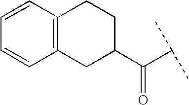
C1=CC2=C(C=C1)CC(C(C(C)C)=O)CC2
